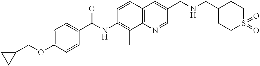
C(OC1=CC=C(C(NC2=C(C)C3=C(C=C2)C=C(CNCC2CCS(=O)(=O)CC2)C=N3)=O)C=C1)C1CC1
